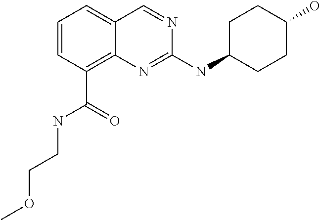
C1=CC=C2C(=C1C(=O)NCCOC)N=C(NC1CCC(O)CC1)N=C2
